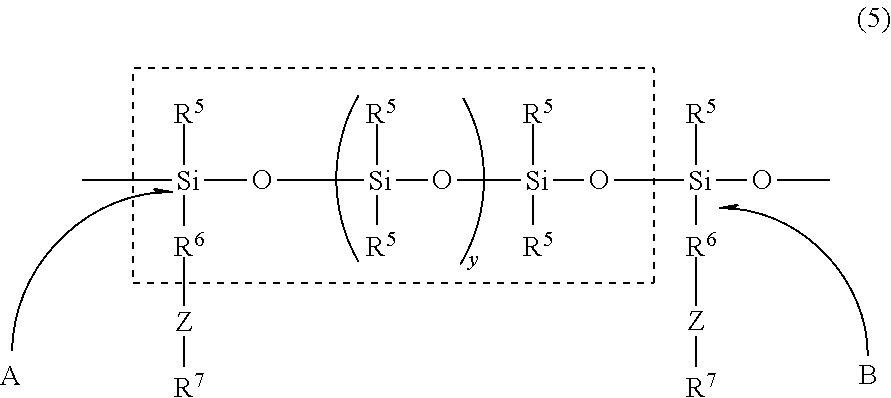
[R5][Si](C)([R6][Z][R7])O[Si]([R5])([R5])O[Si]([R5])([R5])O[Si](OC)([R5])[R6][Z][R7].[A].B
